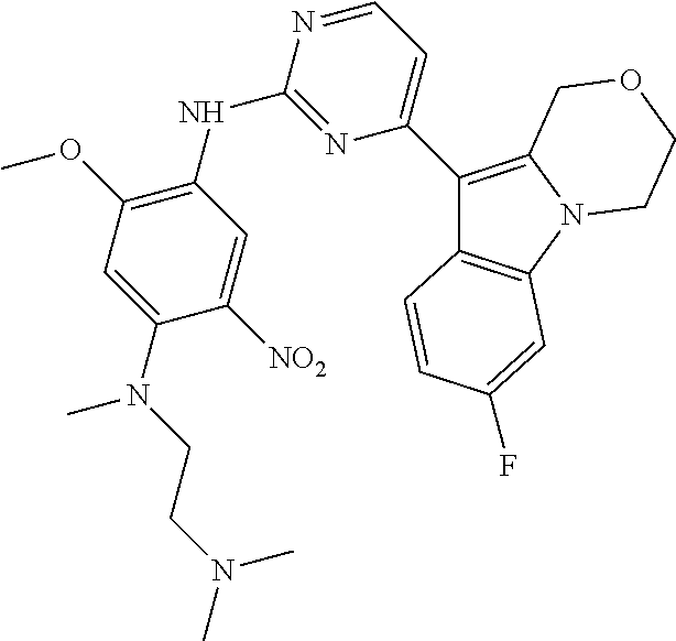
C1([NO2])=CC(NC2=NC(C3=C4N(C5=C3C=CC(F)=C5)CCOC4)=CC=N2)=C(OC)C=C1N(C)CCN(C)C
